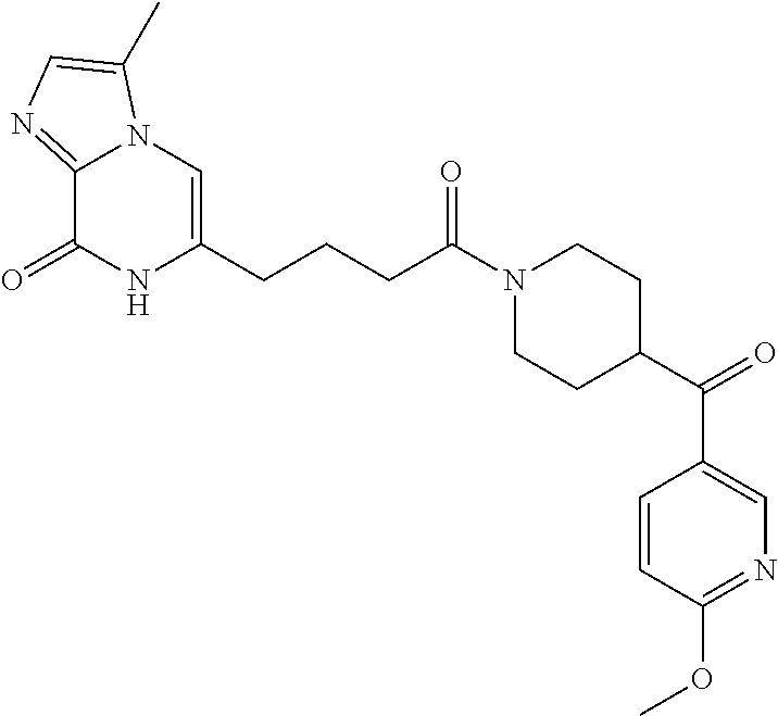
C12=NC=C(C)N1C=C(CCCC(N1CCC(C(C3=CN=C(OC)C=C3)=O)CC1)=O)NC2=O
